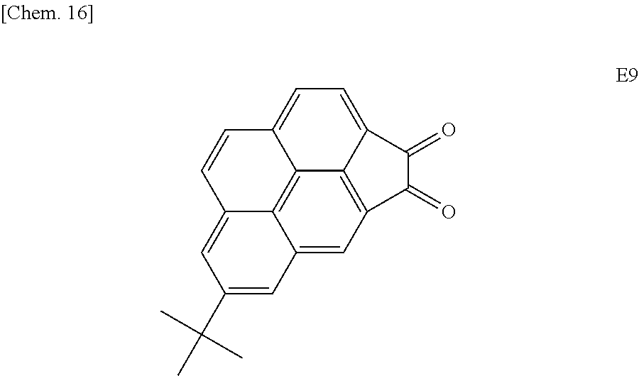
C12=C3C4=CC(C(C)(C)C)=CC3=CC3=C1C(=CC=C2C=C4)C(=O)C3=O
